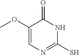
C1(OC)=CN=C(S)NC1=O
